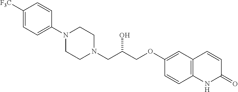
C1([F3C])=CC=C(N2CCN(CC(COC3=CC4=C(C=C3)NC(=O)C=C4)O)CC2)C=C1
